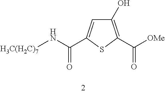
C1(C(N[H3C(H2C)7])=O)=CC(O)=C(C([OMe])=O)S1
